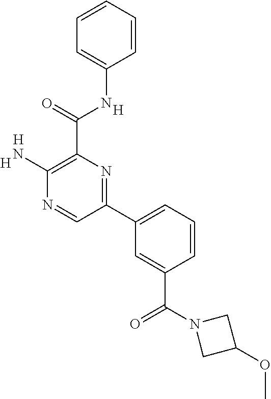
[H].C1(N)=C(C(NC2=CC=CC=C2)=O)N=C(C2=CC=CC(C(=O)N3CC(OC)C3)=C2)C=N1.[H].[H]
